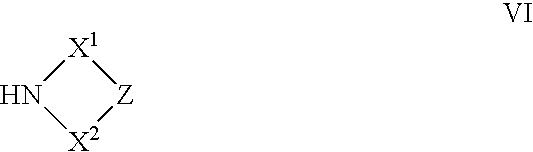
N1[X2][Z][X1]1
